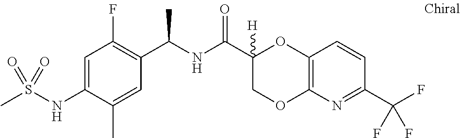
C1=C(NS(C)(=O)=O)C(C)=CC(C(NC(C2([H])COC3=C(O2)C=CC(C(F)(F)F)=N3)=O)C)=C1F
